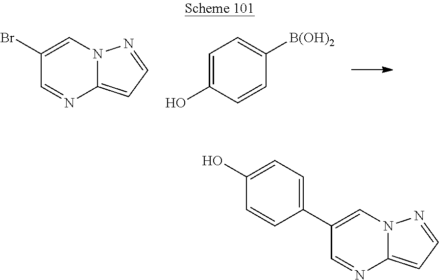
C1(Br)=CN2C(=CC=N2)N=C1.C1=C(O)C=CC([B(OH)2])=C1.C1(C2=CC=C(O)C=C2)=CN2C(=CC=N2)N=C1
